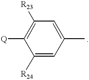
C1([R24])=CC(C)=CC([R23])=C1[Q]
